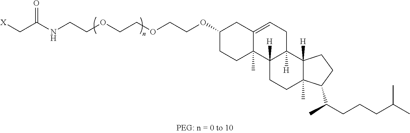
[X]CC(NCCOCCOCCOC1CCC2(C)C(=CCC3([H])C2([H])CCC2(C)C3([H])CCC2C(CCCC(C)C)C)C1)=O
